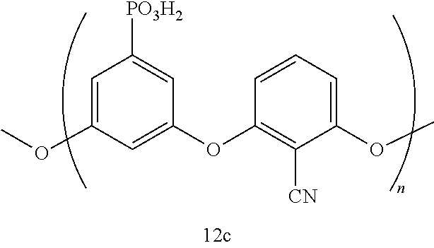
C1=C(OC)C=C(OC2=C([CN])C(OC)=CC=C2)C=C1[PO3H2]
